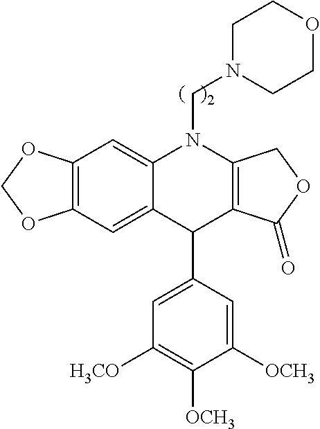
C12=C(C=C3C(=C1)N(CN1CCOCC1)C1=C(C3C3=CC([H3CO])=C([OCH3])C([OCH3])=C3)C(=O)OC1)OCO2
